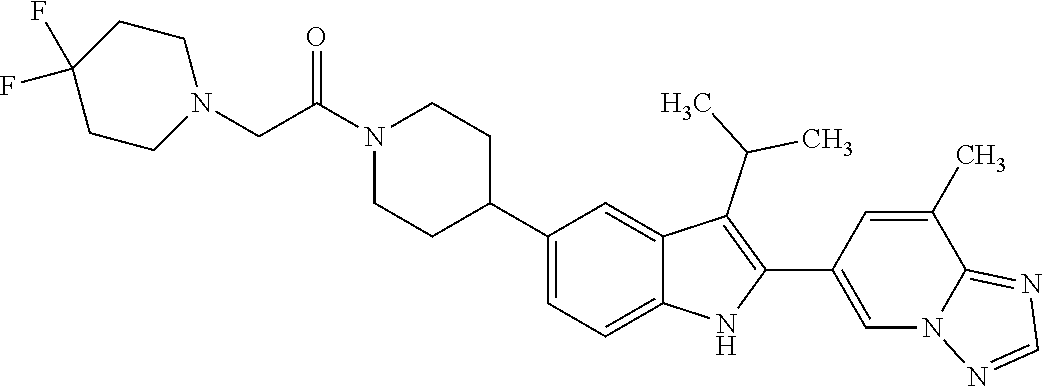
C1(C2CCN(C(CN3CCC(F)(F)CC3)=O)CC2)=CC=C2C(=C1)C(C(C)C)=C(C1=CN3C(=NC=N3)C(C)=C1)N2
